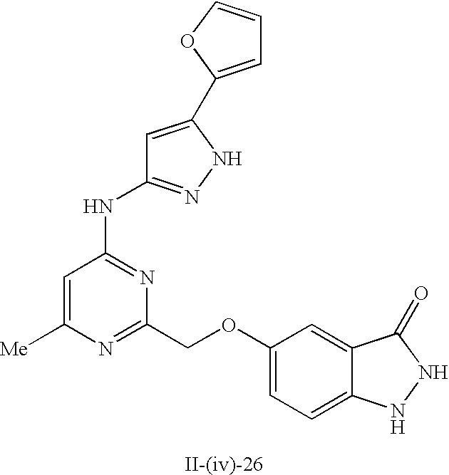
C1=C([Me])N=C(COC2=CC=C3C(=C2)C(=O)NN3)N=C1NC1=NNC(C2=CC=CO2)=C1
